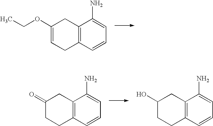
C12=C(C=CC=C1N)CC=C(OCC)C2.C12=C(C=CC=C1N)CCC(=O)C2.C12=C(C=CC=C1N)CCC(O)C2
